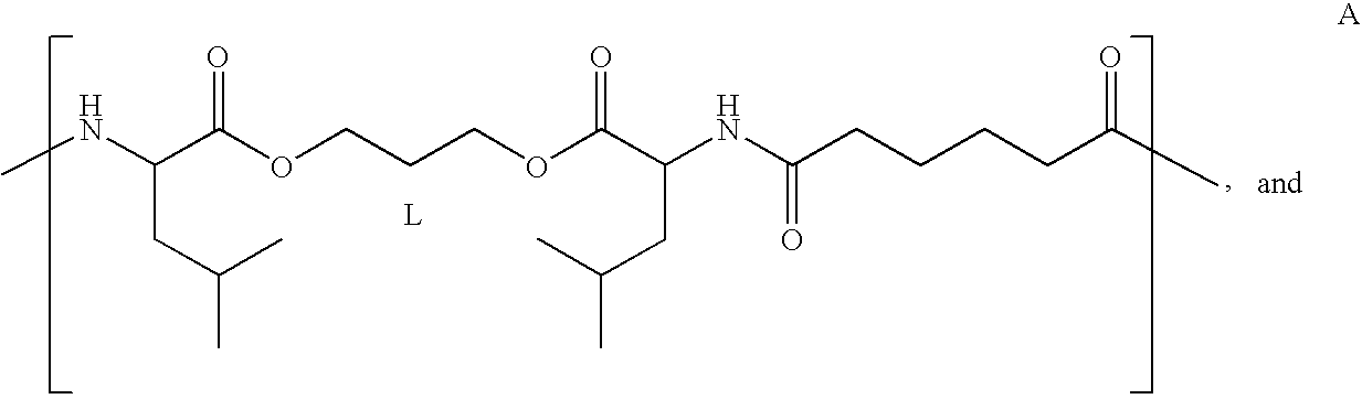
CNC(C(OCCCOC(C(NC(CCCCC(C)=O)=O)CC(C)C)=O)=O)CC(C)C
